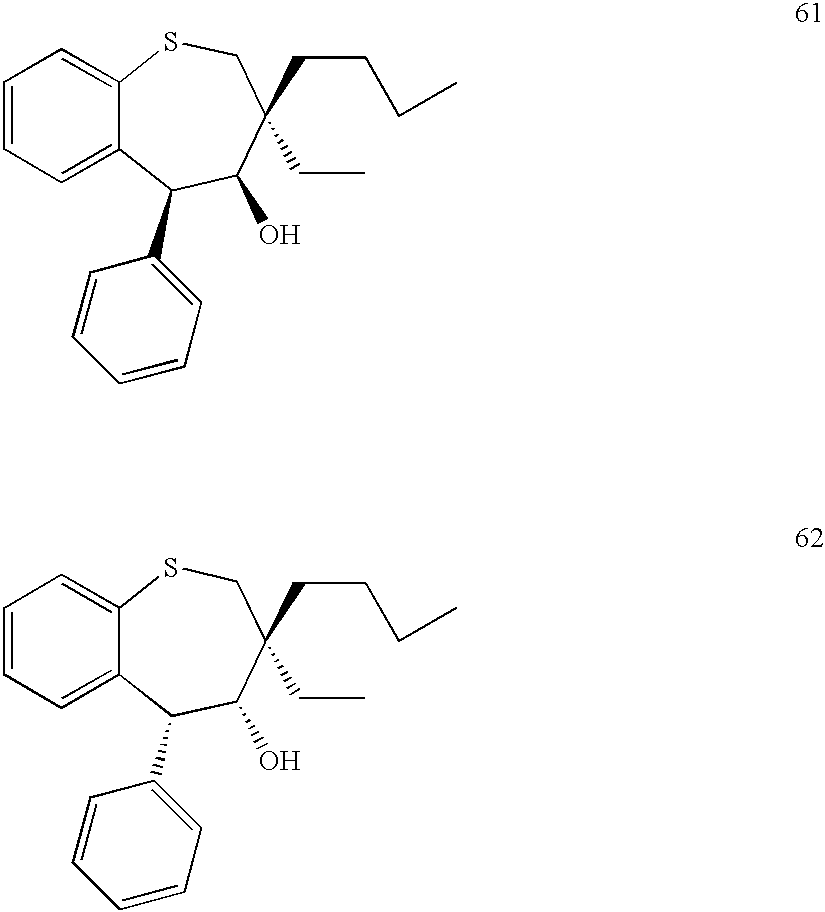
C1=CC=C2C(=C1)SCC(CC)(CCCC)C(O)C2C1=CC=CC=C1.C1=CC=C2C(=C1)SCC(CC)(CCCC)C(O)C2C1=CC=CC=C1
